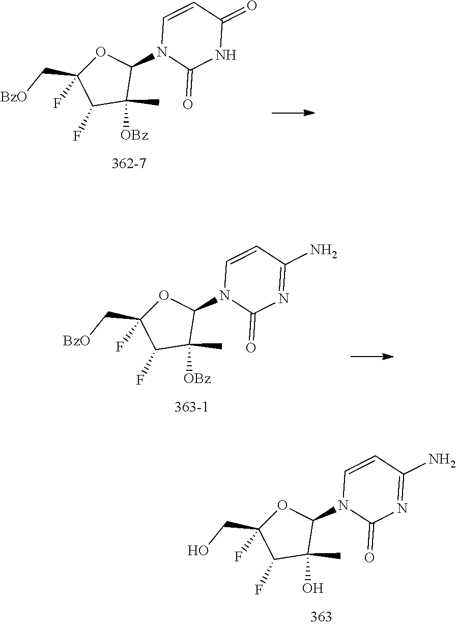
O1C(C[BzO])(F)C(F)C([OBz])(C)C1N1C(=O)NC(=O)C=C1.O1C(C[BzO])(F)C(F)C([OBz])(C)C1N1C(=O)N=C(N)C=C1.O1C(CO)(F)C(F)C(O)(C)C1N1C(=O)N=C(N)C=C1
